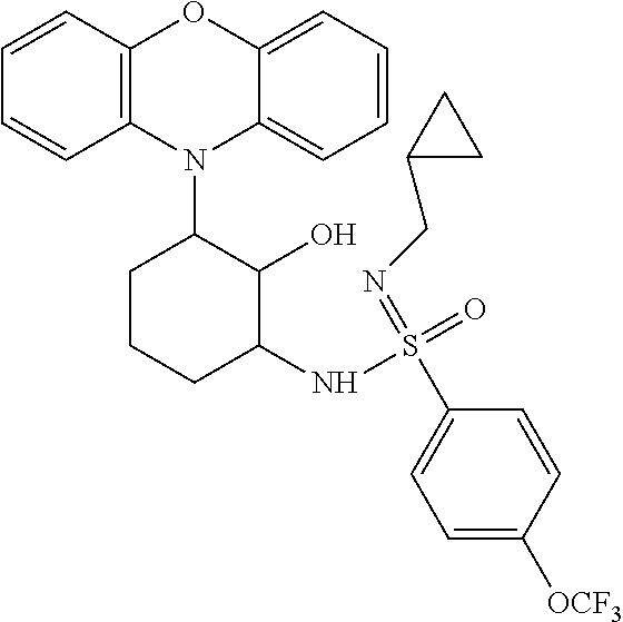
N1(C2CCCC(NS(C3=CC=C([OCF3])C=C3)(=NCC3CC3)=O)C2O)C2=CC=CC=C2OC2=C1C=CC=C2
